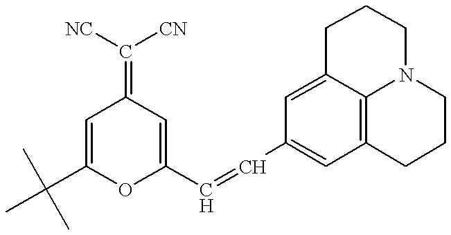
C1=C(C(C)(C)C)OC(C=CC2=CC3=C4C(=C2)CCCN4CCC3)=CC1=C([NC])[CN]
